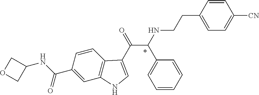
C1(C(NC2COC2)=O)=CC2=C(C=C1)C(C(=O)C(NCCC1=CC=C([CN])C=C1)C1=CC=CC=C1)=CN2
